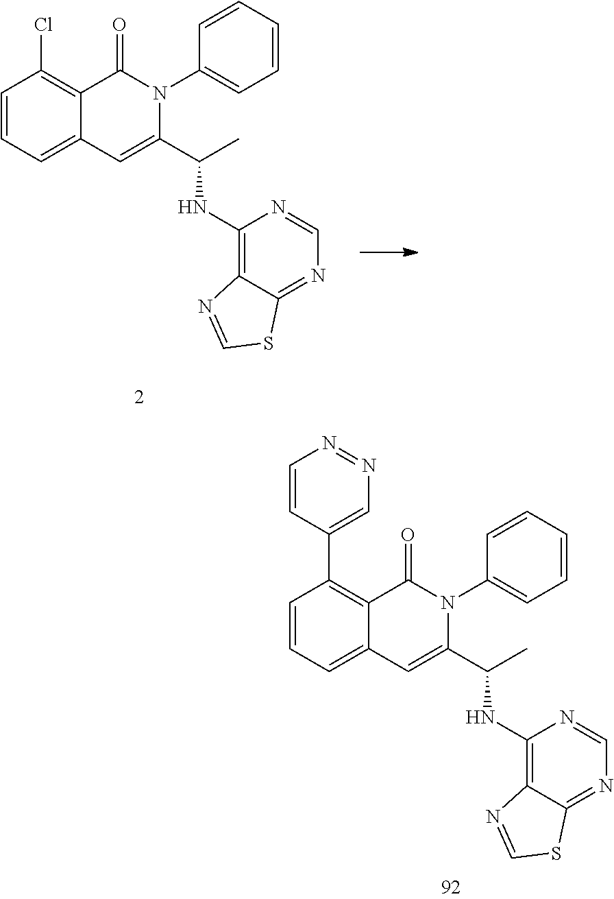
C1=CC=C2C(=C1C1=CN=NC=C1)C(=O)N(C1=CC=CC=C1)C(C(C)NC1=C3C(=NC=N1)SC=N3)=C2.C1=CC=C2C(=C1Cl)C(=O)N(C1=CC=CC=C1)C(C(C)NC1=C3C(=NC=N1)SC=N3)=C2
